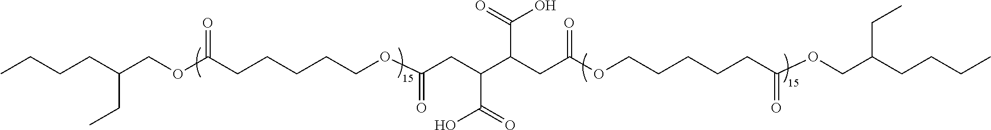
CCCCC(COC(CCCCCOC(CC(C(CC(OCCCCCC(OCC(CCCC)CC)=O)=O)C(O)=O)C(=O)O)=O)=O)CC
